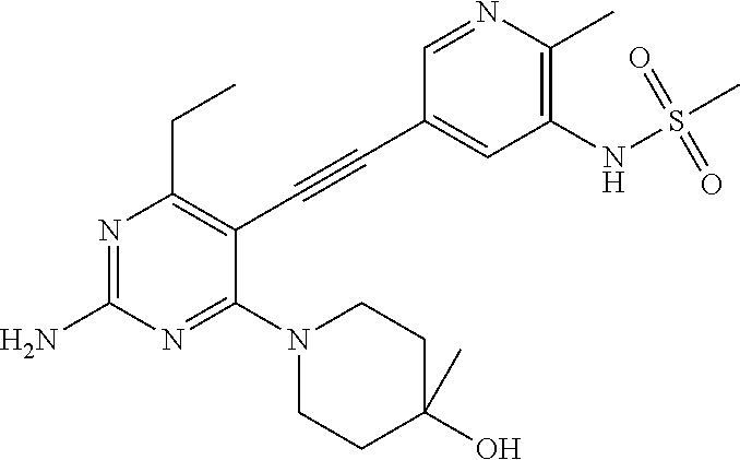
N1=C(N)N=C(N2CCC(O)(C)CC2)C(C#CC2=CC(NS(C)(=O)=O)=C(C)N=C2)=C1CC
